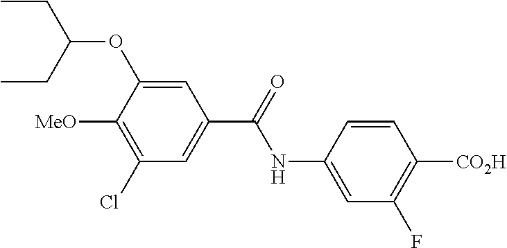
C1=C(NC(=O)C2=CC(Cl)=C([MeO])C(OC(CC)CC)=C2)C=CC([CO2H])=C1F
